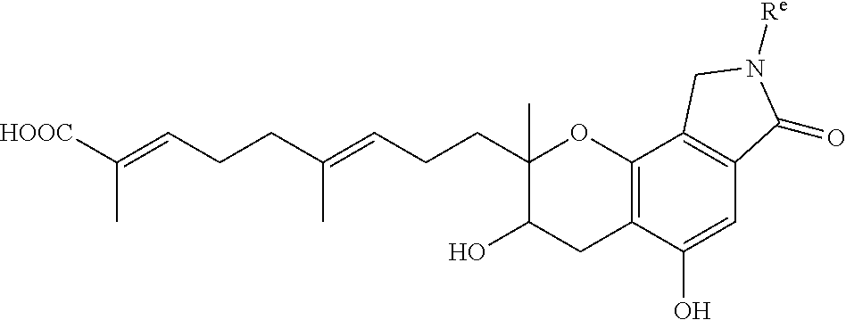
C12=C(C(O)=CC3=C1CN([Re])C3=O)CC(O)C(C)(CCC=C(CCC=C([HOOC])C)C)O2
